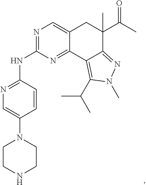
N1=C(NC2=NC=C(N3CCNCC3)C=C2)N=C2C(=C1)CC(C(C)=O)(C)C1=NN(C)C(C(C)C)=C21
